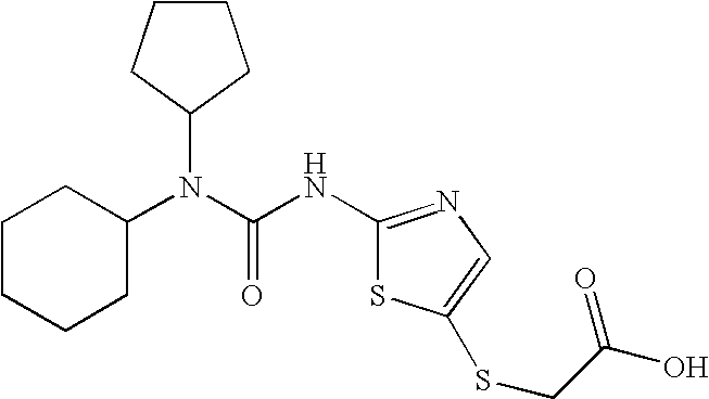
C1CCCC(N(C(NC2=NC=C(SCC(O)=O)S2)=O)C2CCCC2)C1
